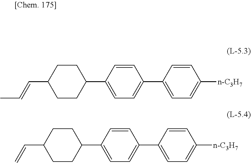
C(C1CCC(C2=CC=C(C3=CC=C([n-C3H7])C=C3)C=C2)CC1)=CC.C(C1CCC(C2=CC=C(C3=CC=C([n-C3H7])C=C3)C=C2)CC1)=C
